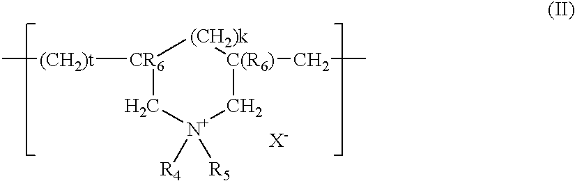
[CR6]1([(CH2)t]C)C[N+]([R4])([R5])C[C(R6)](CC)[(CH2)k]1.[X-]
